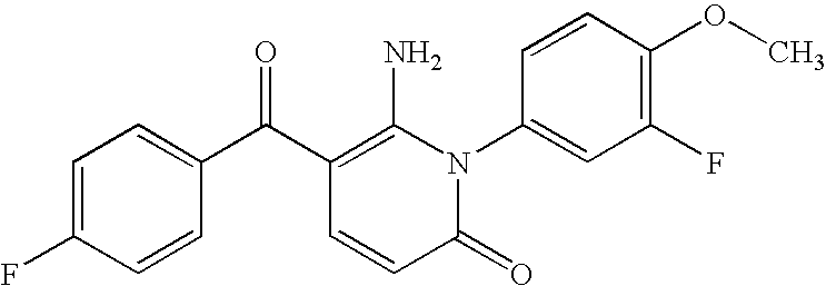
C1(=O)N(C2=CC(F)=C(OC)C=C2)C(N)=C(C(C2=CC=C(F)C=C2)=O)C=C1
